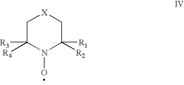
C1C([R4])([R3])N(O)C([R2])([R1])C[X]1
